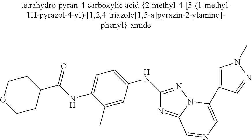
C1CC(C(=O)NC2=CC=C(NC3=NN4C(=N3)C=NC=C4C3=CN(C)N=C3)C=C2C)CCO1
